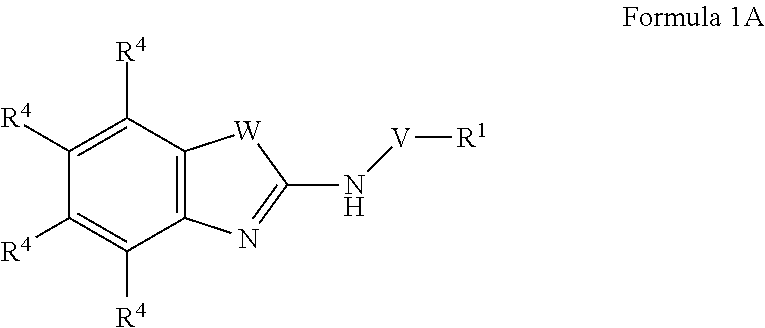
C12=C(C([R4])=C([R4])C([R4])=C1[R4])[W]C(N[V][R1])=N2
